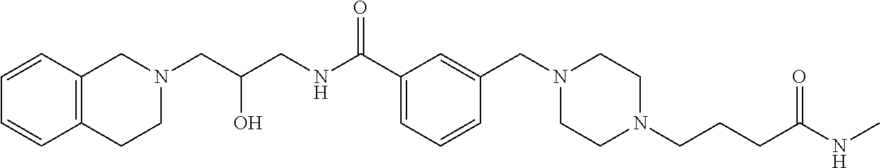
C1=C(C(NCC(CN2CC3=C(CC2)C=CC=C3)O)=O)C=C(CN2CCN(CCCC(NC)=O)CC2)C=C1
